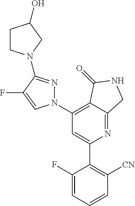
C1(N2N=C(N3CCC(O)C3)C(F)=C2)=C2C(=NC(C3=C([CN])C=CC=C3F)=C1)CNC2=O
